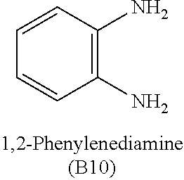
C1=CC(N)=C(N)C=C1
